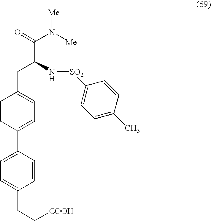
C1=CC(C2=CC=C(CC[COOH])C=C2)=CC=C1CC(C(N([Me])[Me])=O)N[SO2]C1=CC=C(C)C=C1
